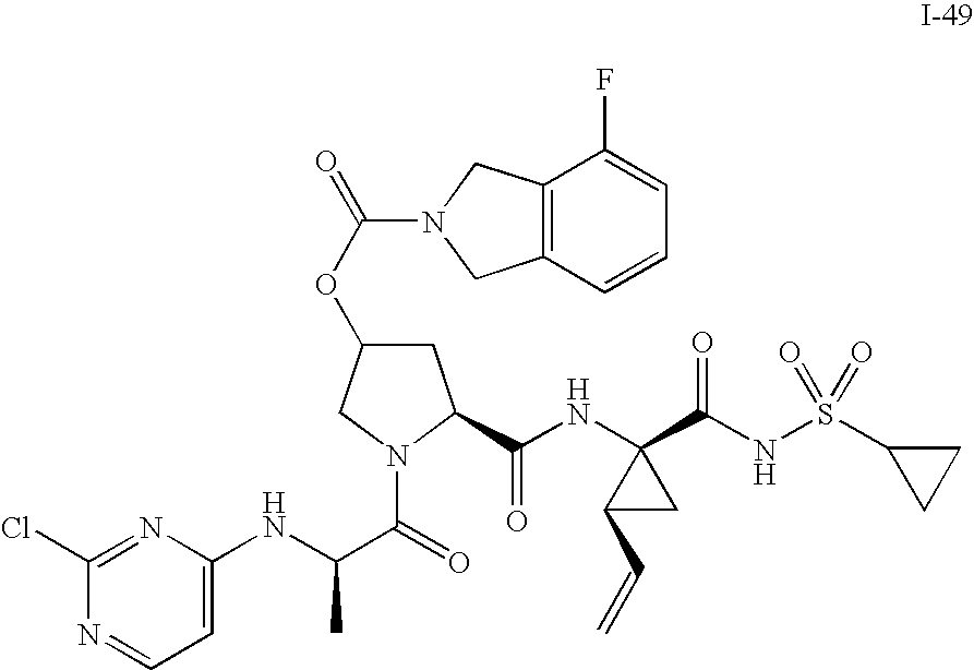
C1C(OC(=O)N2CC3=C(C2)C(F)=CC=C3)CN(C(=O)C(NC2=CC=NC(Cl)=N2)C)C1C(NC1(C(NS(C2CC2)(=O)=O)=O)C(C=C)C1)=O
